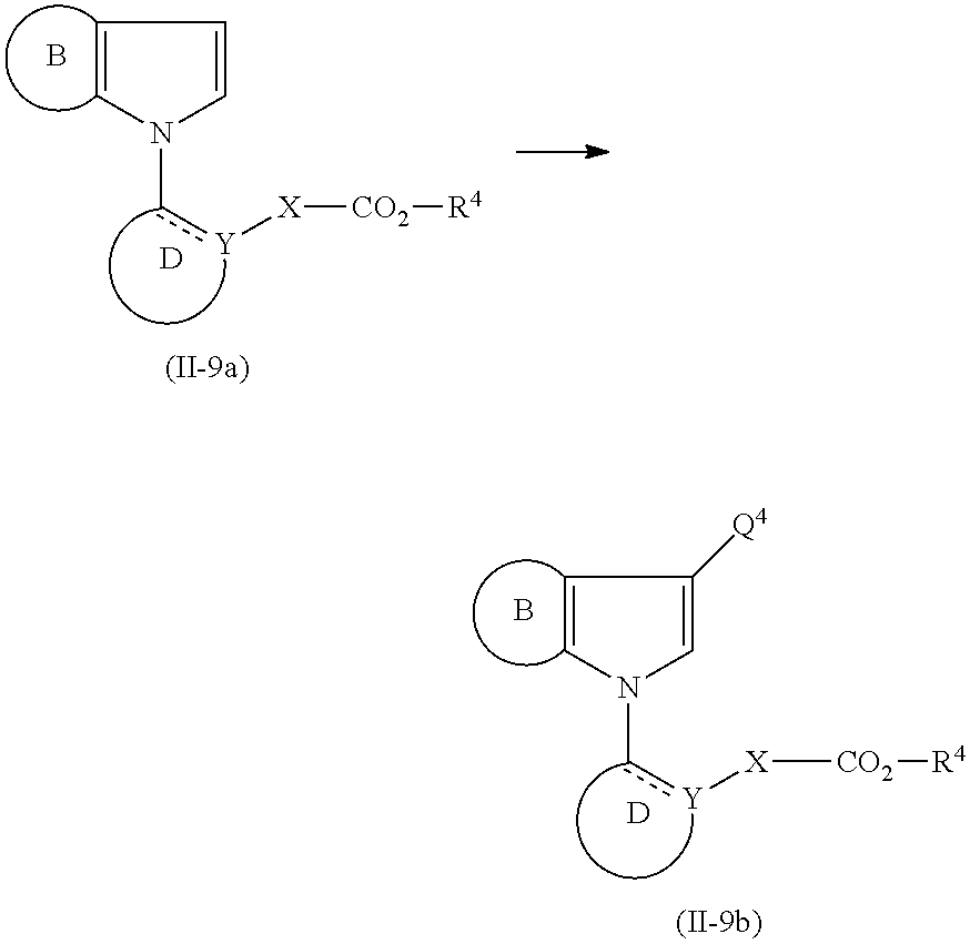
B.[D].c([Y][X][CO2][R4])N1C=CC=C1.B.[D].c([Y][X][CO2][R4])N1C=CC([Q4])=C1
